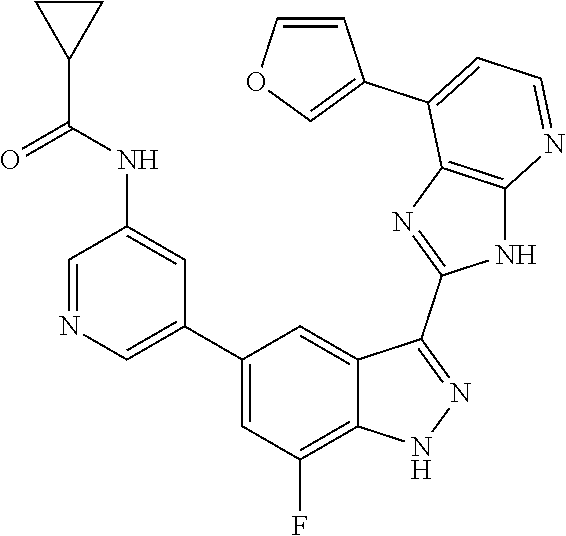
C1=NC=C(C2=CC(F)=C3C(=C2)C(C2=NC4=C(N2)N=CC=C4C2=COC=C2)=NN3)C=C1NC(C1CC1)=O
